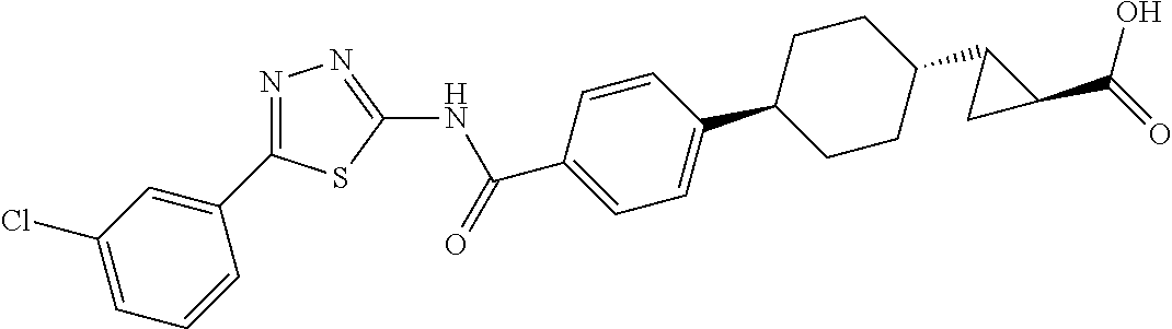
C1(C2CCC(C3CC3C(O)=O)CC2)=CC=C(C(=O)NC2=NN=C(C3=CC(Cl)=CC=C3)S2)C=C1
